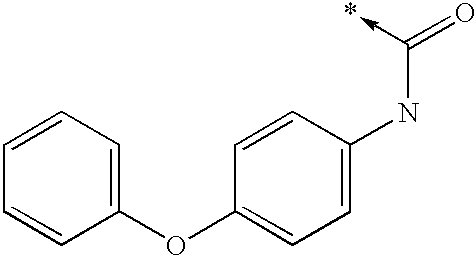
C1(OC2=CC=C(NC(=O)->*)C=C2)=CC=CC=C1
